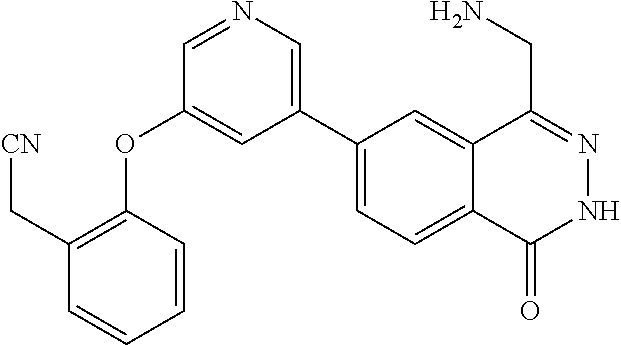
C1(C2=CN=CC(OC3=C(C[CN])C=CC=C3)=C2)=CC=C2C(=C1)C(CN)=NNC2=O
